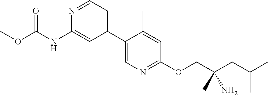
C1(C2=CC=NC(NC(OC)=O)=C2)=CN=C(OCC(CC(C)C)(N)C)C=C1C
